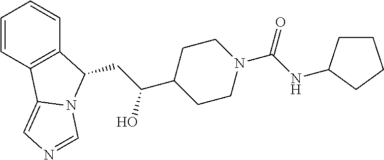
C1=CC2=C(C=C1)C(CC(C1CCN(C(=O)NC3CCCC3)CC1)O)N1C2=CN=C1
